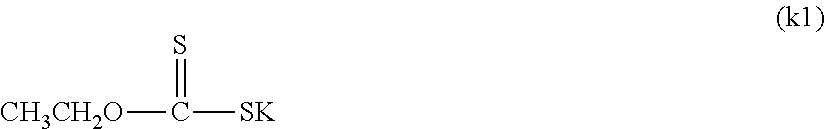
S=C([CH3CH2O])[SK]
